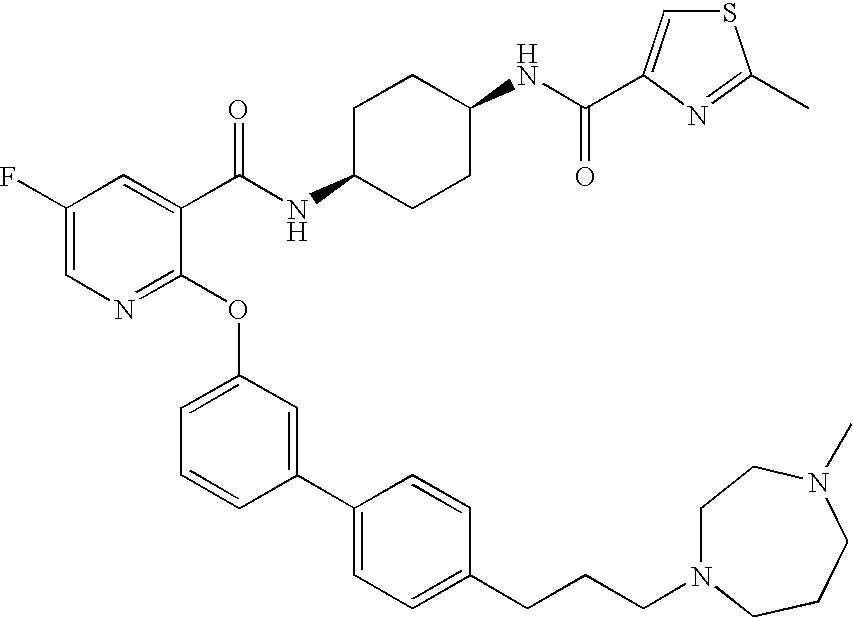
C1(F)=CN=C(OC2=CC=CC(C3=CC=C(CCCN4CCN(C)CCC4)C=C3)=C2)C(C(NC2CCC(NC(=O)C3=CSC(C)=N3)CC2)=O)=C1
